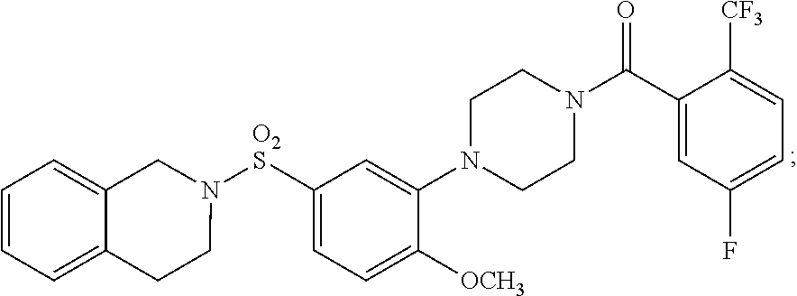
C1([O2S]N2CC3=CC=CC=C3CC2)=CC=C([OCH3])C(N2CCN(C(C3=CC(F)=CC=C3[CF3])=O)CC2)=C1
